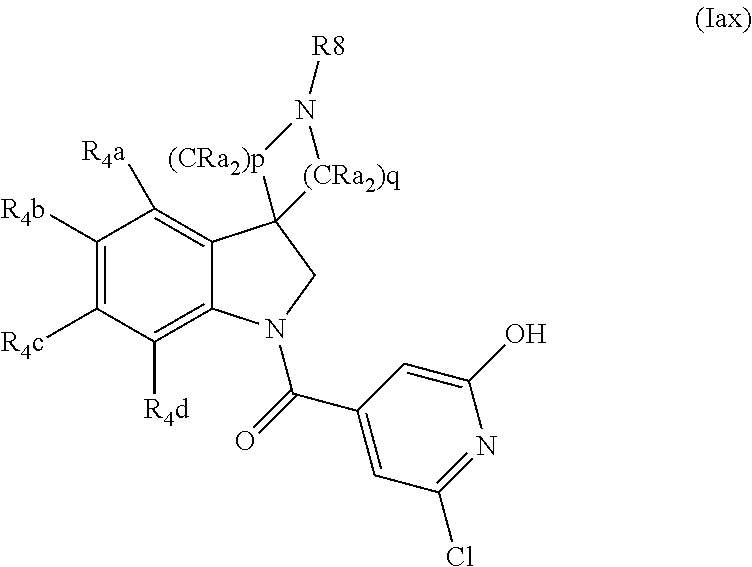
C1([R4b])=C([R4c])C([R4d])=C2C(=C1[R4a])C1(CN2C(=O)C2=CC(Cl)=NC(O)=C2)[(CRa2)p]N([R8])[(CRa2)q]1
